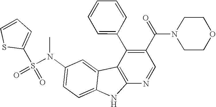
N(C1=CC=C2C(=C1)C1=C(N2)N=CC(C(N2CCOCC2)=O)=C1C1=CC=CC=C1)(S(=O)(C1=CC=CS1)=O)C
